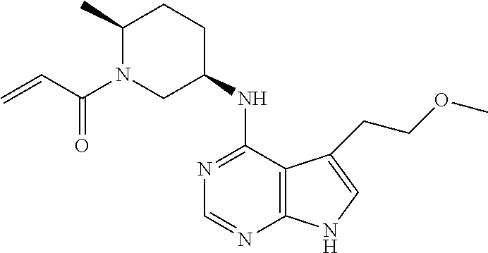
C(N1C(C)CCC(NC2=NC=NC3=C2C(CCOC)=CN3)C1)(=O)C=C
